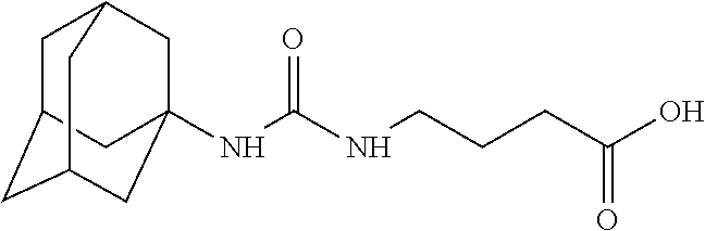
N(C(NCCCC(O)=O)=O)C12CC3CC(CC(C1)C3)C2
